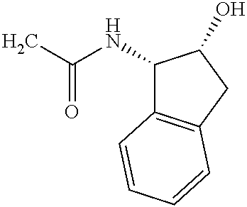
C1(NC(C)=O)C2=C(CC1O)C=CC=C2
